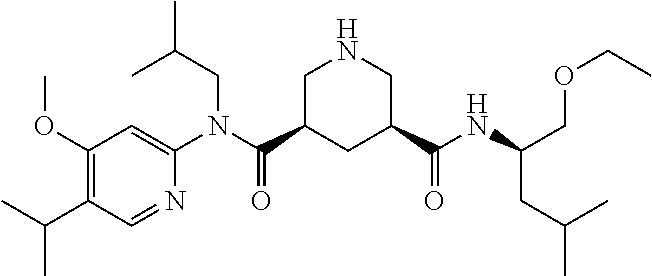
C1(OC)=C(C(C)C)C=NC(N(C(C2CC(C(NC(COCC)CC(C)C)=O)CNC2)=O)CC(C)C)=C1
